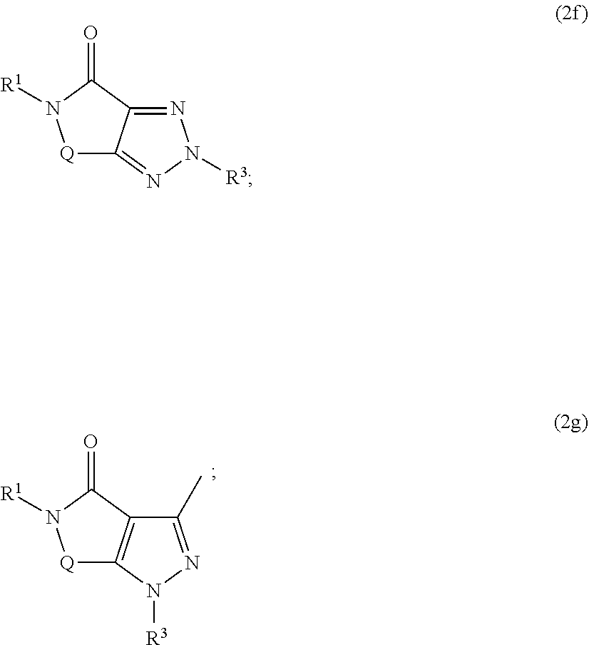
[Q]1C2=C(C(=O)N1[R1])C(C)=NN2[R3].[Q]1C2=NN([R3])N=C2C(=O)N1[R1]
